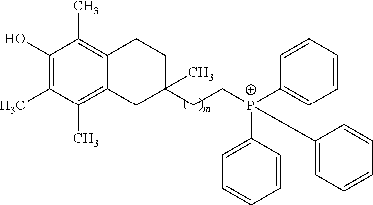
C1(O)=C(C)C(C)=C2C(=C1C)CCC(C)(CC[P+](C1=CC=CC=C1)(C1=CC=CC=C1)C1=CC=CC=C1)C2
